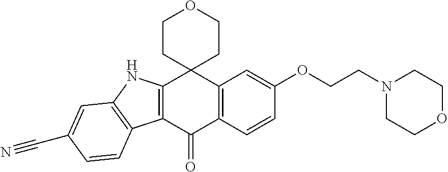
C12=C(C(=O)C3=C(C14CCOCC4)C=C(OCCN1CCOCC1)C=C3)C1=C(N2)C=C(C#N)C=C1
